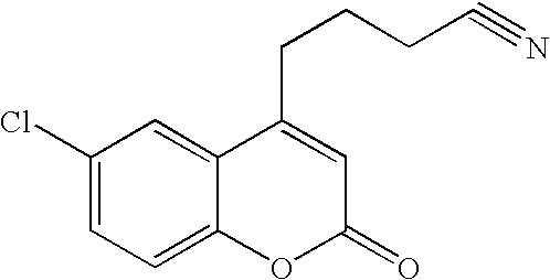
C1(Cl)=CC=C2C(=C1)C(CCCC#N)=CC(=O)O2
